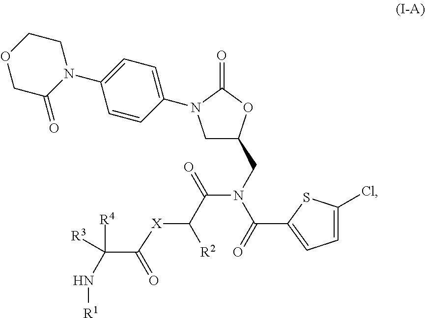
C1C(CN(C(=O)C2=CC=C(Cl)S2)C(=O)C([X]C(C([R4])(N[R1])[R3])=O)[R2])OC(=O)N1C1=CC=C(N2CCOCC2=O)C=C1
